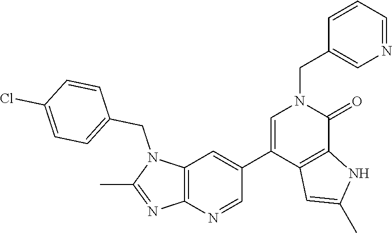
N1(CC2=CC=C(Cl)C=C2)C(C)=NC2=C1C=C(C1=CN(CC3=CN=CC=C3)C(=O)C3=C1C=C(C)N3)C=N2
